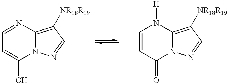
C1=NC2=C([NR18R19])C=NN2C(O)=C1.C1=CC(=O)N2C(=C([NR18R19])C=N2)N1[H]
